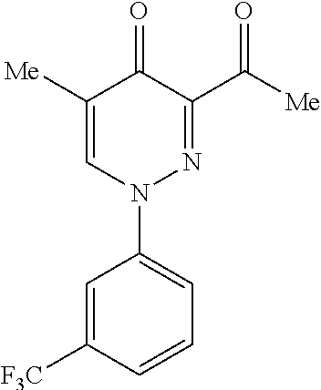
C1=C([F3C])C=CC=C1N1N=C(C([Me])=O)C(=O)C([Me])=C1
